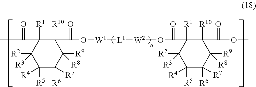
C1([R10])(C(O[W1][L1][W2]OC(C2([R1])C([R10])(C(OC)=O)C([R9])([R8])C([R7])([R6])C([R4])([R5])C2([R2])[R3])=O)=O)C([R1])(C(=O)C)C([R2])([R3])C([R4])([R5])C([R7])([R6])C1([R9])[R8]
